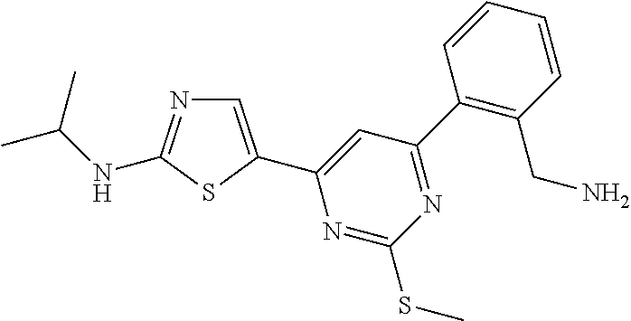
C1(C2=NC(SC)=NC(C3=CN=C(NC(C)C)S3)=C2)=C(CN)C=CC=C1
